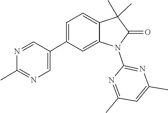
N1=CC(C2=CC=C3C(C)(C)C(=O)N(C4=NC(C)=CC(C)=N4)C3=C2)=CN=C1C
